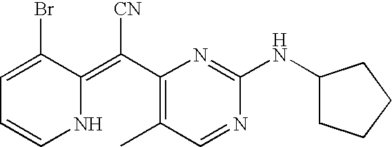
C1=C(Br)C(=C(C2=C(C)C=NC(NC3CCCC3)=N2)[CN])NC=C1
